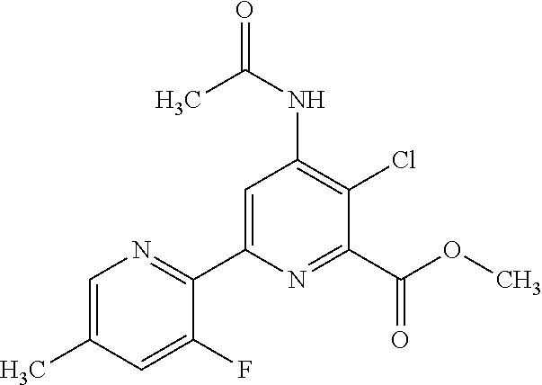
C1=C(C)C=C(F)C(C2=CC(NC(C)=O)=C(Cl)C(C(OC)=O)=N2)=N1
